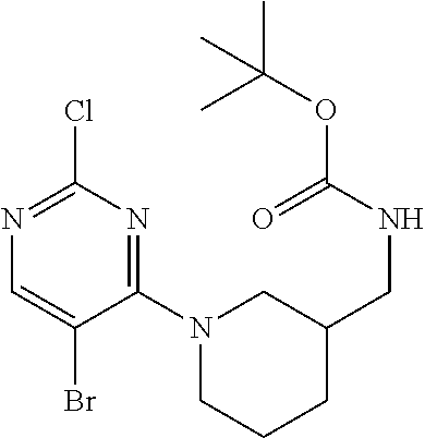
C1(Cl)=NC=C(Br)C(N2CC(CNC(=O)OC(C)(C)C)CCC2)=N1
